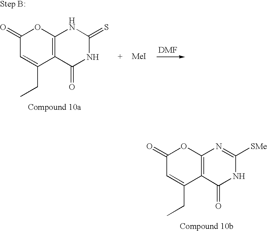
C12=C(OC(=O)C=C1CC)NC(=S)NC2=O.[MeI].C12=C(OC(=O)C=C1CC)N=C([SMe])NC2=O
